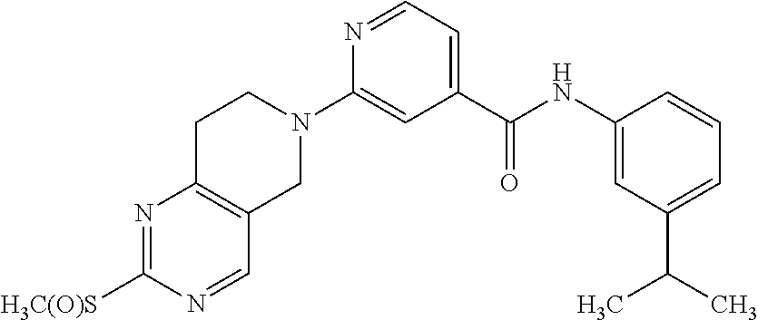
N1=C([H3C(O)S])N=CC2=C1CCN(C1=CC(C(NC3=CC(C(C)C)=CC=C3)=O)=CC=N1)C2
